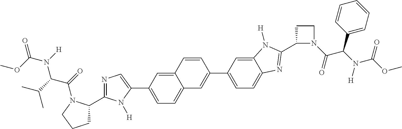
C1(C2CCCN2C(=O)C(C(C)C)N(C(=O)OC)[H])=NC=C(C2=CC=C3C(=C2)C=CC(C2=CC=C4C(=C2)N([H])C(C2N(C(=O)C(N([H])C(OC)=O)C5=CC=CC=C5)CC2)=N4)=C3)N1[H]
